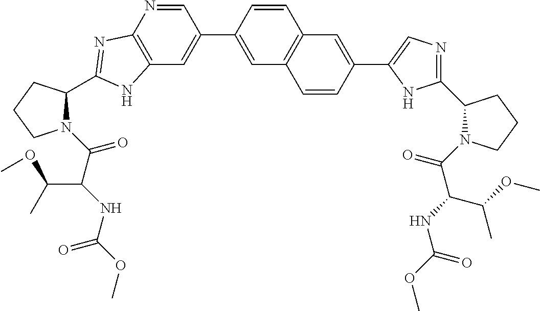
C1(C2=CC3=C(N=C2)N=C(C2N(C(C(NC(OC)=O)C(C)OC)=O)CCC2)N3)=CC2=C(C=C1)C=C(C1=CN=C(C3N(C(C(NC(OC)=O)C(OC)C)=O)CCC3)N1)C=C2
